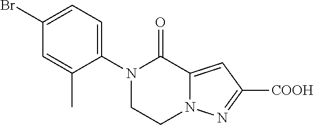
C1(Br)=CC=C(N2CCN3C(=CC([COOH])=N3)C2=O)C(C)=C1
